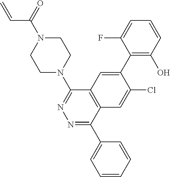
C1N(C2=NN=C(C3=CC=CC=C3)C3=C2C=C(C2=C(O)C=CC=C2F)C(Cl)=C3)CCN(C(=O)C=C)C1
